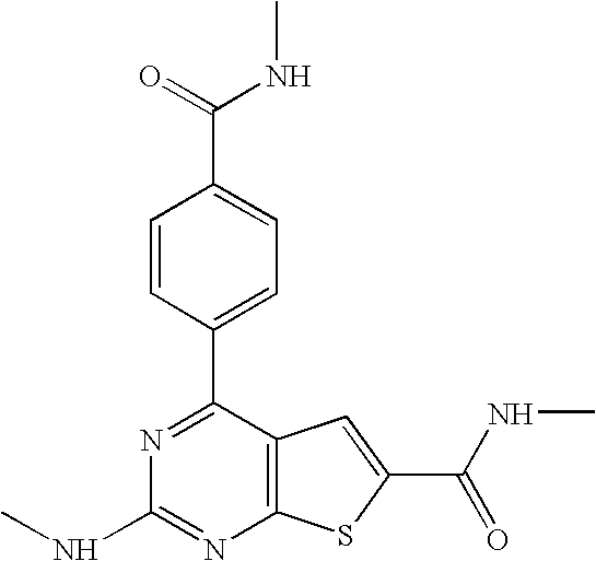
C1=CC(C2=NC(NC)=NC3=C2C=C(C(=O)NC)S3)=CC=C1C(=O)NC
